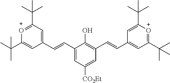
C1(C=CC2=CC(C(C)(C)C)=[O+]C(C(C)(C)C)=C2)=CC([CO2Et])=CC(C=CC2=CC(C(C)(C)C)=[O+]C(C(C)(C)C)=C2)=C1O
